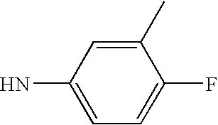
FC1=CC=C(N)C=C1C
